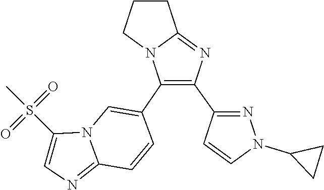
C1(N2N=C(C3=C(C4=CN5C(=NC=C5S(C)(=O)=O)C=C4)N4C(=N3)CCC4)C=C2)CC1
